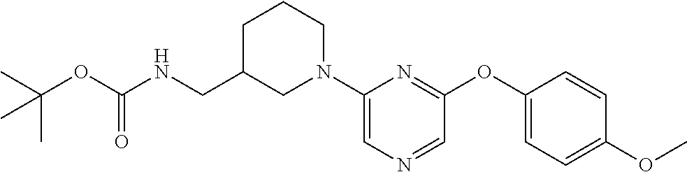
C1=NC=C(N2CCCC(CNC(OC(C)(C)C)=O)C2)N=C1OC1=CC=C(OC)C=C1
